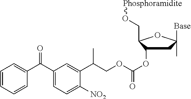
C1(C(C2=CC=CC=C2)=O)=CC=C([NO2])C(C(COC(OC2CC([Base])(C)OC2CO[Phosphoramidite])=O)C)=C1
